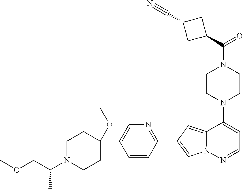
N1(C2=CC=NN3C2=CC(C2=NC=C(C4(OC)CCN(C(COC)C)CC4)C=C2)=C3)CCN(C(=O)C2CC(C#N)C2)CC1
